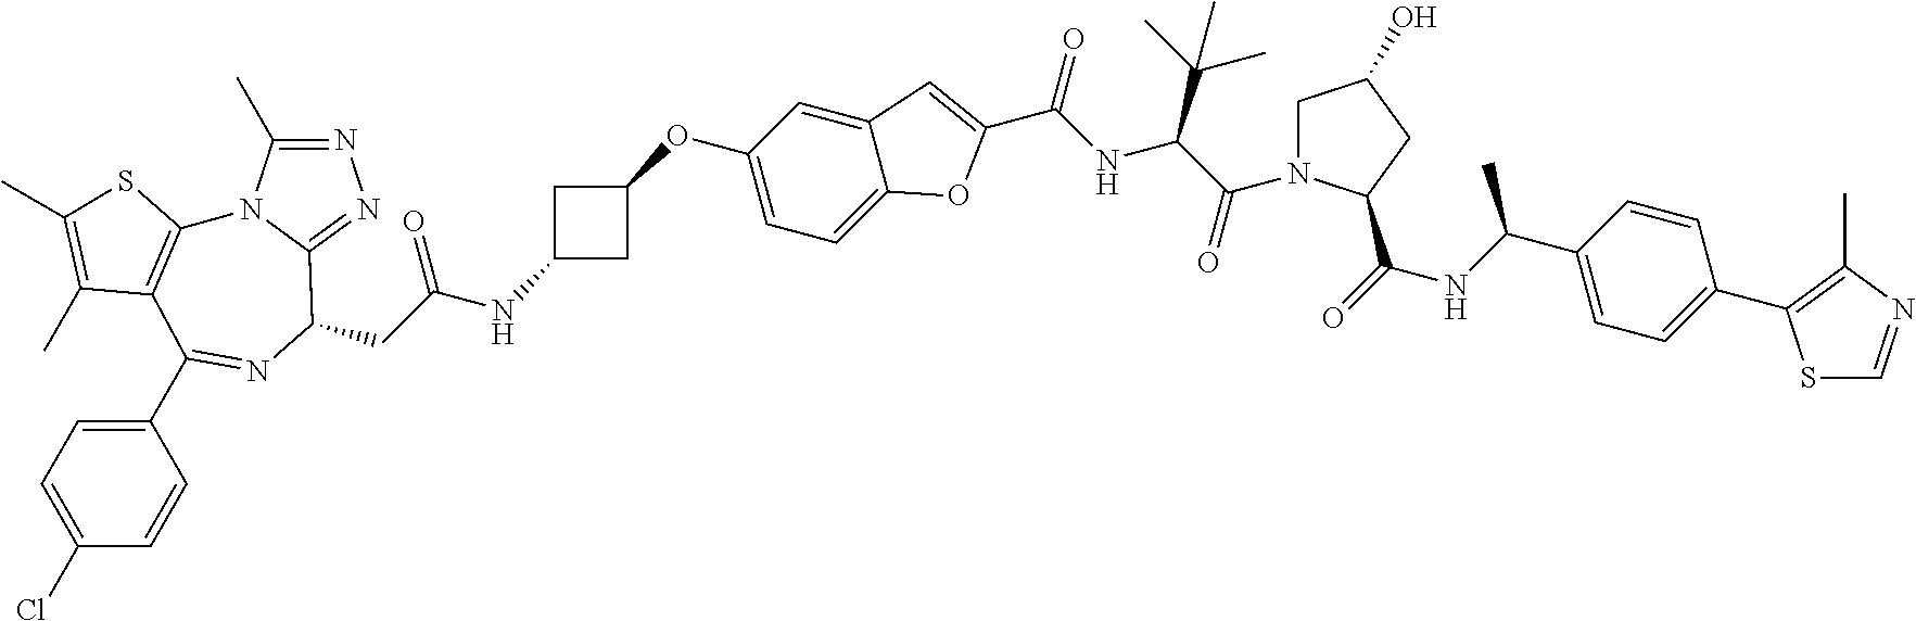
N1=C(C)N2C(=N1)C(CC(=O)NC1CC(OC3=CC=C4C(=C3)C=C(C(NC(C(=O)N3CC(O)CC3C(=O)NC(C3=CC=C(C5=C(C)N=CS5)C=C3)C)C(C)(C)C)=O)O4)C1)N=C(C1=CC=C(Cl)C=C1)C1=C2SC(C)=C1C
